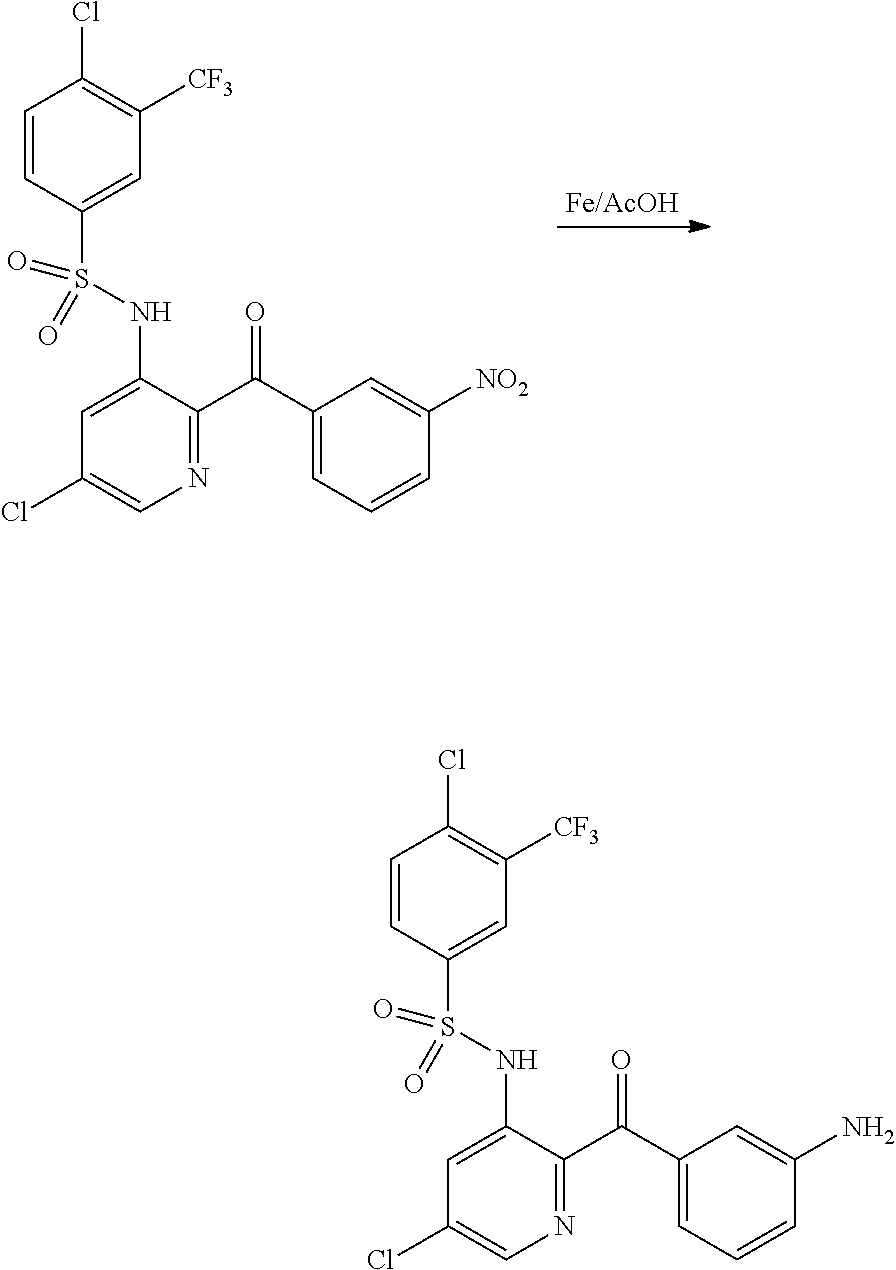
C1=CC(S(NC2=CC(Cl)=CN=C2C(C2=CC=CC([NO2])=C2)=O)(=O)=O)=CC([CF3])=C1Cl.C1=CC(S(NC2=CC(Cl)=CN=C2C(C2=CC=CC(N)=C2)=O)(=O)=O)=CC([CF3])=C1Cl
